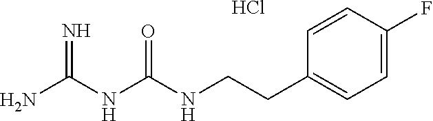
C(CC1=CC=C(F)C=C1)NC(NC(N)=N)=O.Cl
